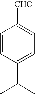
C1=CC(C(C)C)=CC=C1[CHO]
